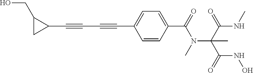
C1(C#CC#CC2=CC=C(C(=O)N(C(C(NC)=O)(C(=O)NO)C)C)C=C2)C(CO)C1
